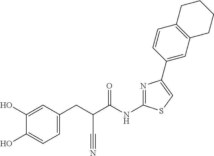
C1(O)=CC(CC(C(NC2=NC(C3=CC4=C(C=C3)CCCC4)=CS2)=O)C#N)=CC=C1O
